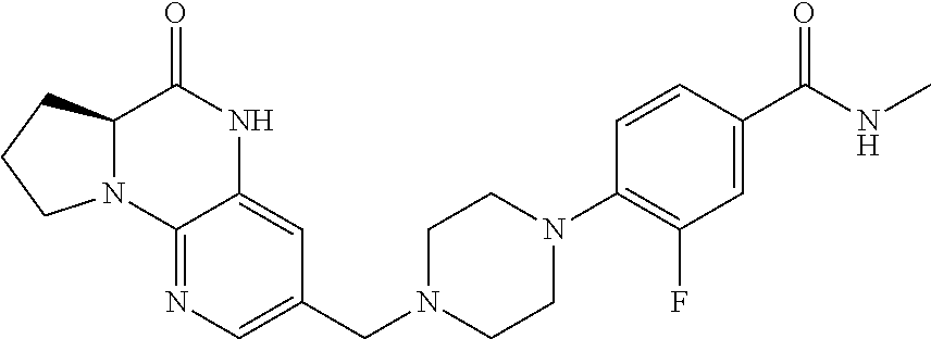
N12C(C(=O)NC3=CC(CN4CCN(C5=C(F)C=C(C(NC)=O)C=C5)CC4)=CN=C13)CCC2
